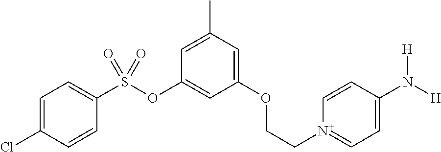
C1=C(Cl)C=CC(S(OC2=CC(OCC[N+]3=CC=C(N([H])[H])C=C3)=CC(C)=C2)(=O)=O)=C1
